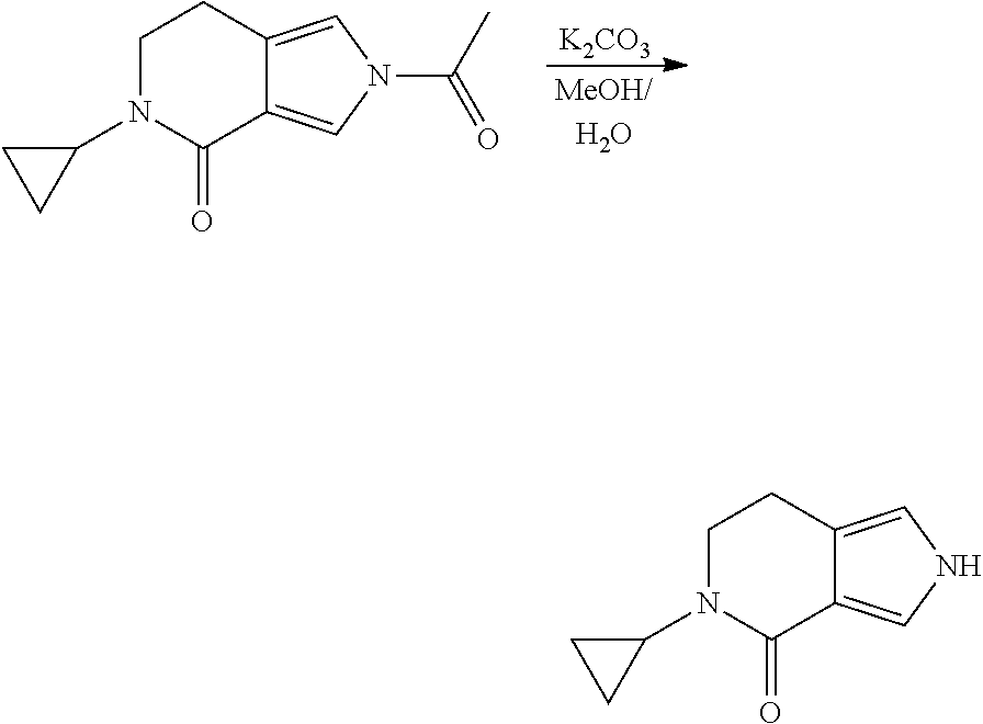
[K2CO3].[MeOH/H2O].C1N(C2CC2)C(=O)C2=CN(C(C)=O)C=C2C1.C1N(C2CC2)C(=O)C2=CNC=C2C1
